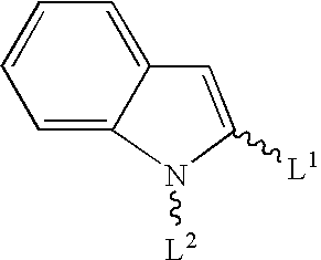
C1=C2C(=CC=C1)C=C([L1])N2[L2]
